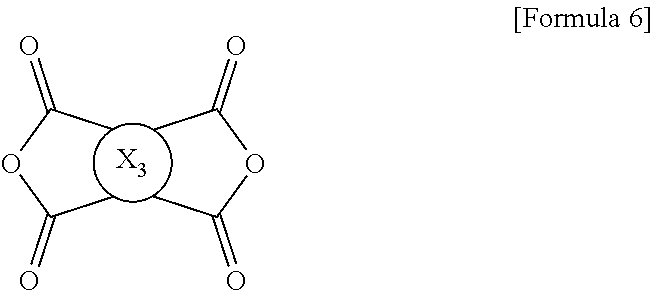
[X3].CC(OC(C)=O)=O.CC(OC(C)=O)=O
